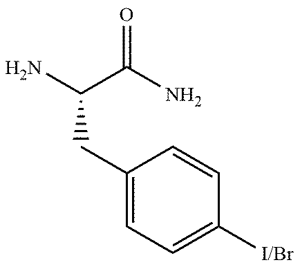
NC(C(N)=O)CC1=CC=C([I/Br])C=C1
